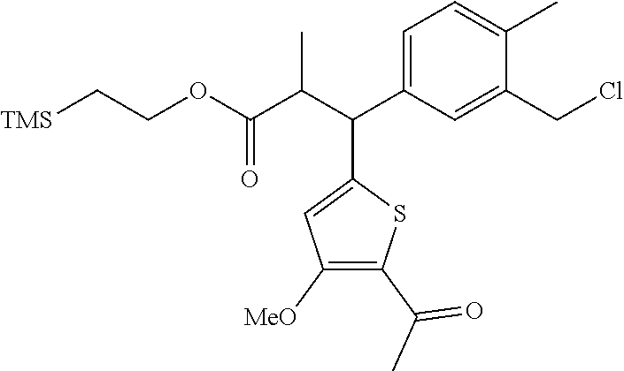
C1=C(C(C(C(OCC[TMS])=O)C)C2=CC([MeO])=C(C(=O)C)S2)C=C(CCl)C(C)=C1
